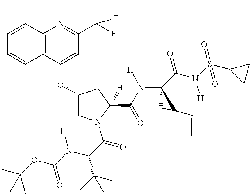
C12=C(C(OC3CN(C(=O)C(N([H])C(OC(C)(C)C)=O)C(C)(C)C)C([H])(C(=O)N(C4(C(=O)N([H])S(=O)(C5CC5)=O)CC4C=C)[H])C3)=CC(C(F)(F)F)=N1)C=CC=C2
